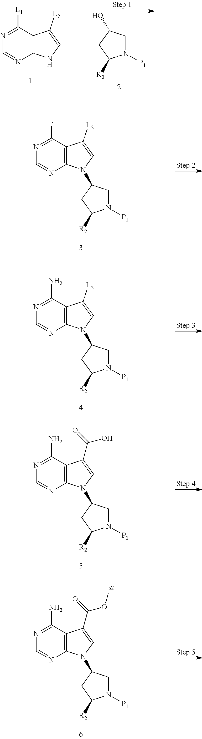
N1([P1])CC(O)CC1[R2].N1=C([L1])C2=C(N=C1)NC=C2[L2].N1=C([L1])C2=C(N=C1)N(C1CN([P1])C([R2])C1)C=C2[L2].N1=C(N)C2=C(N=C1)N(C1CN([P1])C([R2])C1)C=C2[L2].N1=C(N)C2=C(N=C1)N(C1CN([P1])C([R2])C1)C=C2C(=O)O.N1=C(N)C2=C(N=C1)N(C1CN([P1])C([R2])C1)C=C2C(=O)O[P2]
